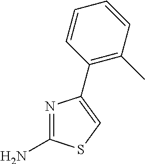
N1=C(N)SC=C1C1=C(C)C=CC=C1
